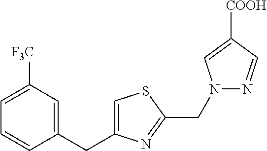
C1=C([F3C])C=C(CC2=CSC(CN3N=CC([COOH])=C3)=N2)C=C1
